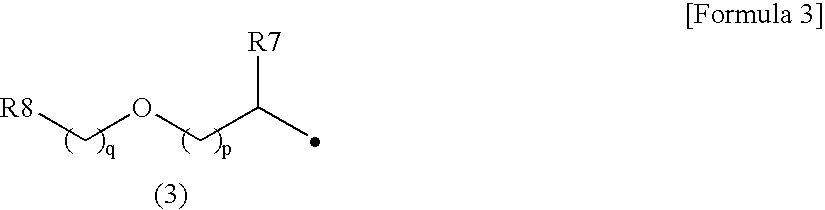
[R8]COCC(C)[R7]
